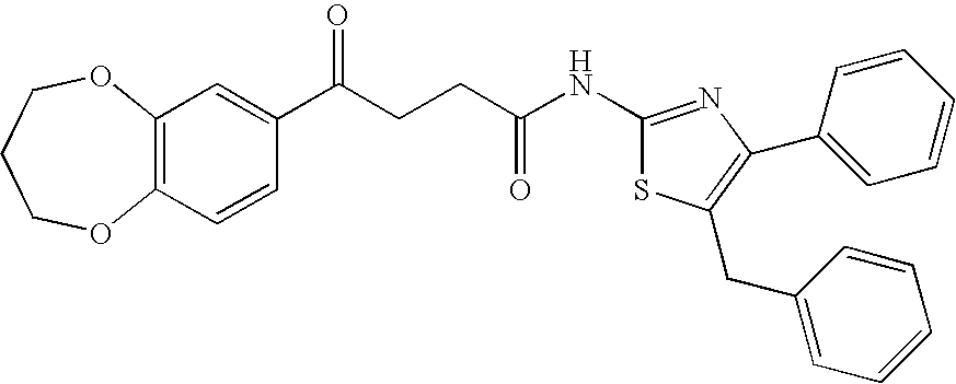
C1(NC(CCC(C2=CC3=C(C=C2)OCCCO3)=O)=O)=NC(C2=CC=CC=C2)=C(CC2=CC=CC=C2)S1
